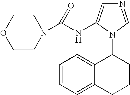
C1=CC=C2C(=C1)C(N1C=NC=C1NC(=O)N1CCOCC1)CCC2
